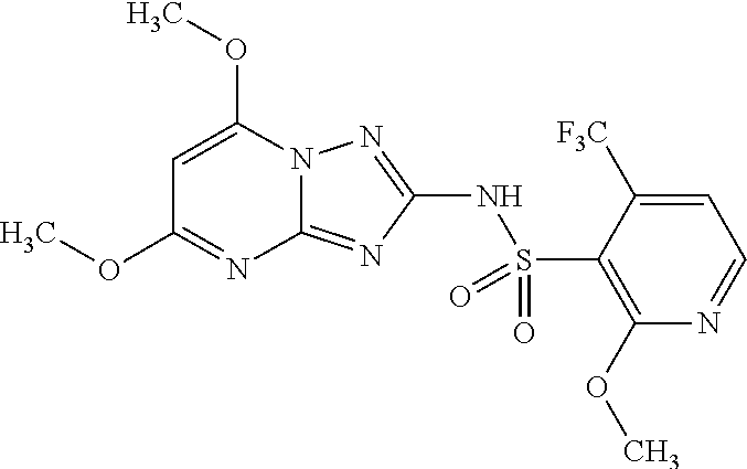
C12=NC(NS(C3=C(OC)N=CC=C3[F3C])(=O)=O)=NN1C(OC)=CC(OC)=N2
